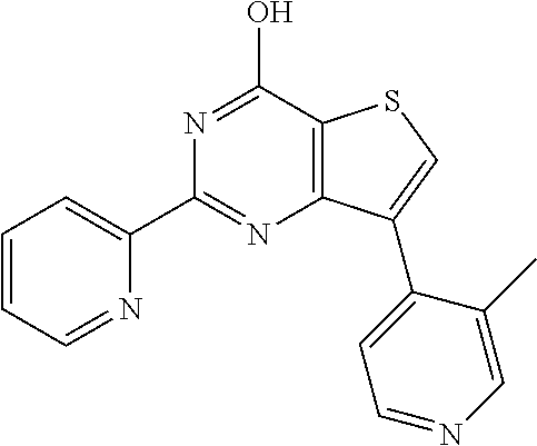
C1(C2=NC3=C(C(O)=N2)SC=C3C2=CC=NC=C2C)=CC=CC=N1
